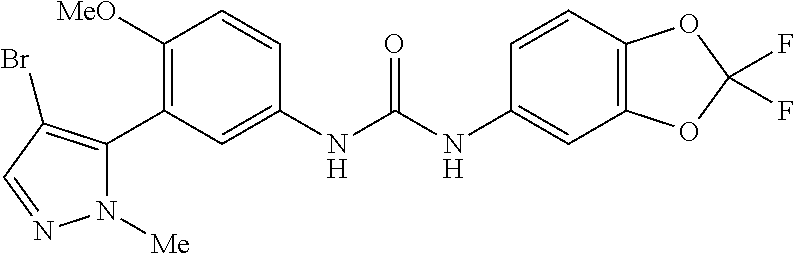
C1([OMe])=C(C2=C(Br)C=NN2[Me])C=C(NC(=O)NC2=CC3=C(C=C2)OC(F)(F)O3)C=C1
